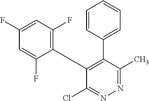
C1(C2=C(C3=C(F)C=C(F)C=C3F)C(Cl)=NN=C2C)=CC=CC=C1
